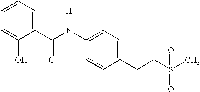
C1=CC=C(O)C(C(N(C2=CC=C(CCS(C)(=O)=O)C=C2)[H])=O)=C1
